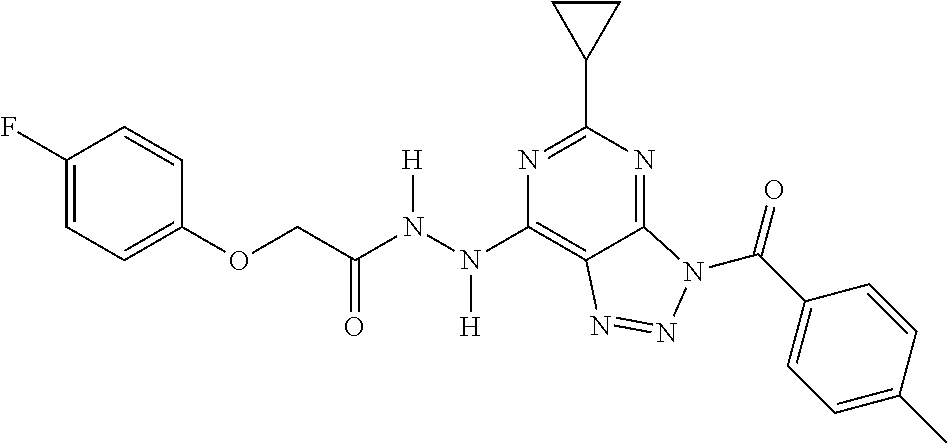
C1(F)=CC=C(OCC(N(N(C2=C3C(=NC(C4CC4)=N2)N(C(C2=CC=C(C)C=C2)=O)N=N3)[H])[H])=O)C=C1
